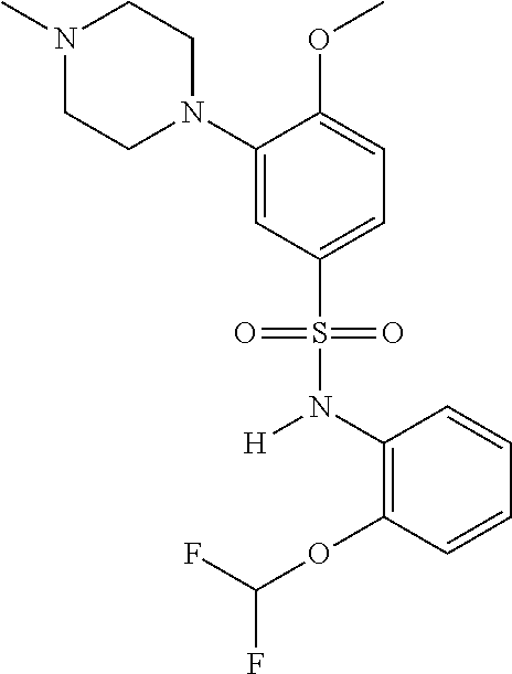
N1(C)CCN(C2=CC(S(N(C3=C(OC(F)F)C=CC=C3)[H])(=O)=O)=CC=C2OC)CC1
